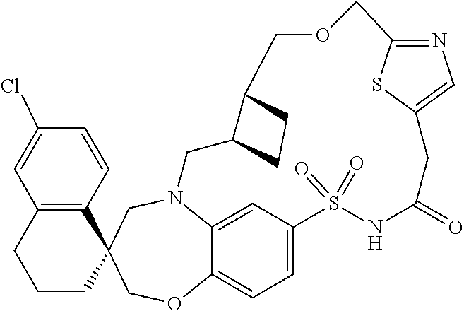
N12C3=CC(=CC=C3OCC3(C4=C(C=C(Cl)C=C4)CCC3)C1)S(=O)(=O)NC(=O)CC1=CN=C(S1)COCC1C(C2)CC1
